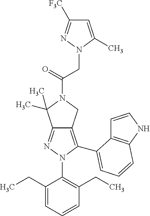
C12=NN(C3=C(CC)C=CC=C3CC)C(C3=CC=CC4=C3C=CN4)=C1CN(C(CN1C(C)=CC([F3C])=N1)=O)C2(C)C
